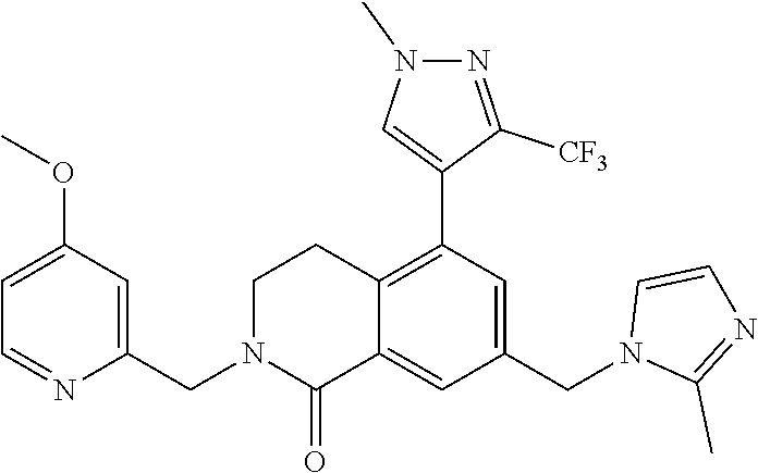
C1(CN2C(=O)C3=CC(CN4C(C)=NC=C4)=CC(C4=CN(C)N=C4[CF3])=C3CC2)=CC(OC)=CC=N1
